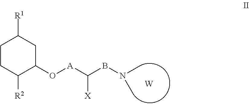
C1C([R1])CC(O[A]C(BN(C)C)[X])C([R2])C1.[W]
